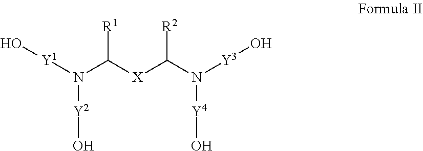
[Y1](N([Y2]O)C([X]C(N([Y3]O)[Y4]O)[R2])[R1])O
